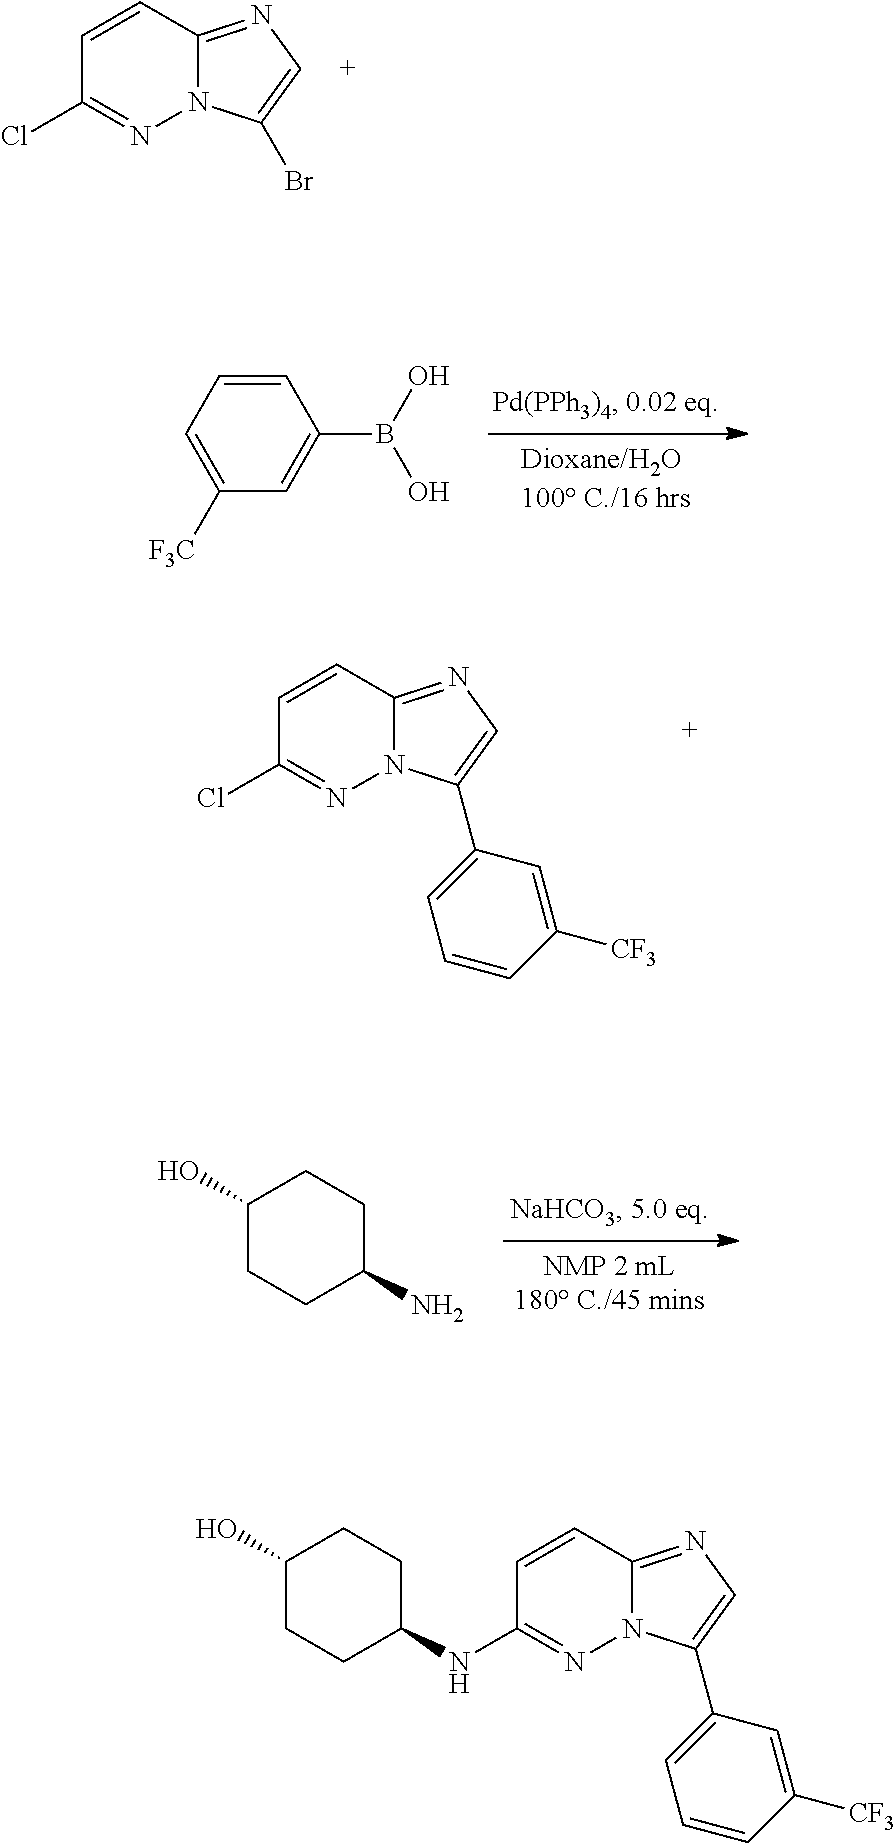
C1=CC2=NC=C(Br)N2N=C1Cl.C12=NC=C(C3=CC=CC([CF3])=C3)N1N=C(Cl)C=C2.C1(O)CCC(N)CC1.C1=CC=C([F3C])C=C1B(O)O.C12=NC=C(C3=CC=CC([CF3])=C3)N1N=C(NC1CCC(O)CC1)C=C2
